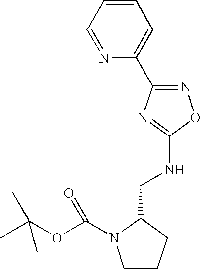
C1CCC(CNC2=NC(C3=CC=CC=N3)=NO2)N1C(OC(C)(C)C)=O
